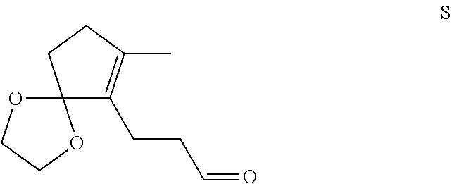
C12(C(CCC=O)=C(C)CC1)OCCO2
